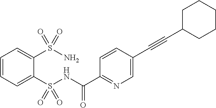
C1=CC=C(S(NC(C2=NC=C(C#CC3CCCCC3)C=C2)=O)(=O)=O)C(S(N)(=O)=O)=C1
